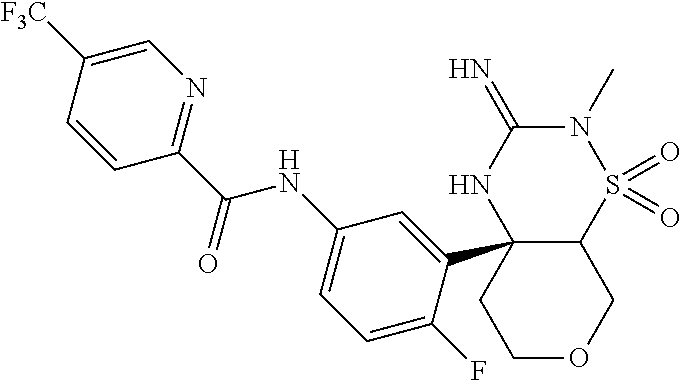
C12S(=O)(=O)N(C)C(=N)NC1(C1=CC(NC(C3=NC=C([F3C])C=C3)=O)=CC=C1F)CCOC2
